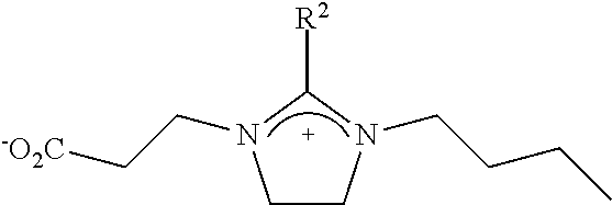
C1CN(CCCC)C([R2])N1CC[-O2C]
